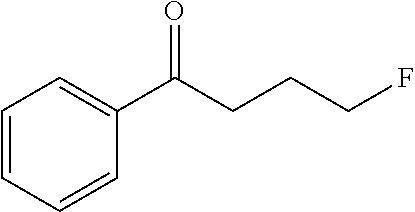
C1=CC=CC(C(CCCF)=O)=C1
